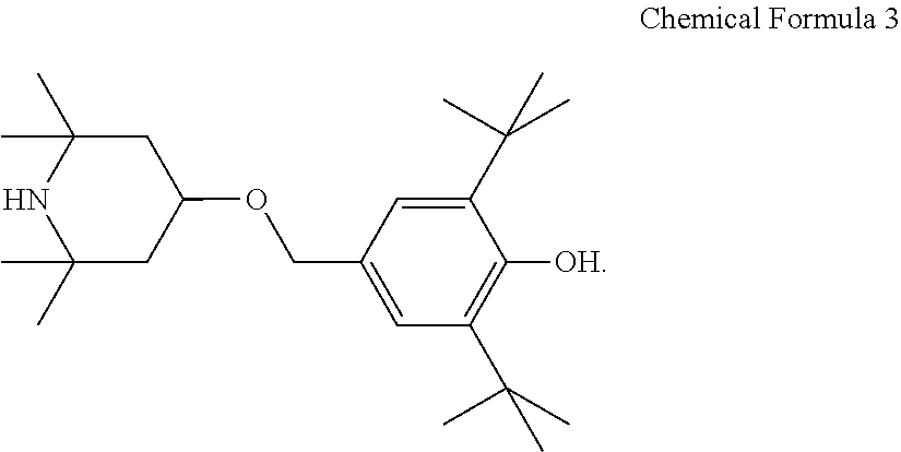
C1(OCC2=CC(C(C)(C)C)=C([OH])C(C(C)(C)C)=C2)CC(C)(C)NC(C)(C)C1
